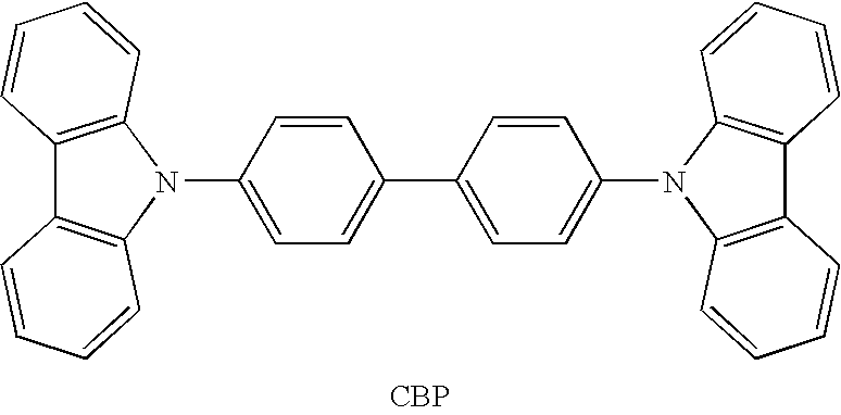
N1(C2=CC=C(C3=CC=C(N4C5=C(C6=C4C=CC=C6)C=CC=C5)C=C3)C=C2)C2=C(C3=C1C=CC=C3)C=CC=C2.[CBP]
